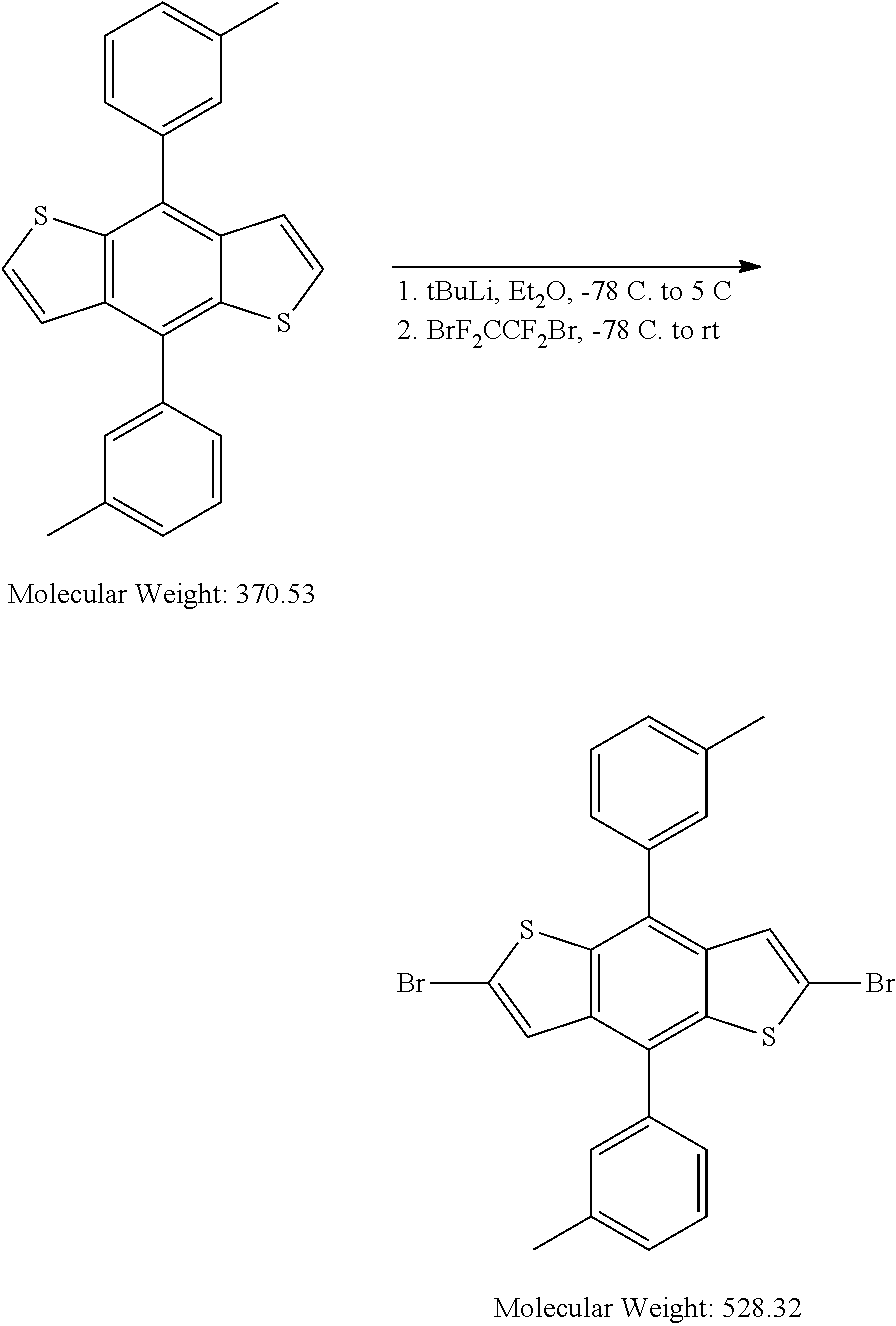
C12=C(C(C3=CC(C)=CC=C3)=C3C(=C1C1=CC(C)=CC=C1)C=C(Br)S3)C=C(Br)S2.C12=C(C(C3=CC(C)=CC=C3)=C3C(=C1C1=CC(C)=CC=C1)C=CS3)C=CS2
